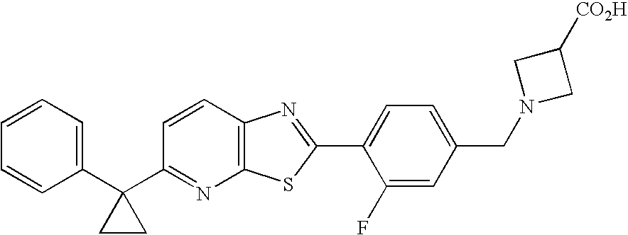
C1(C2(C3=CC=CC=C3)CC2)=NC2=C(C=C1)N=C(C1=CC=C(CN3CC([CO2H])C3)C=C1F)S2
